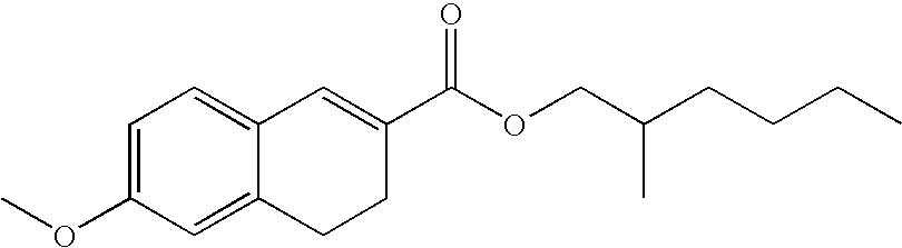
C1=C(OC)C=C2C(=C1)C=C(C(OCC(CCCC)C)=O)CC2
